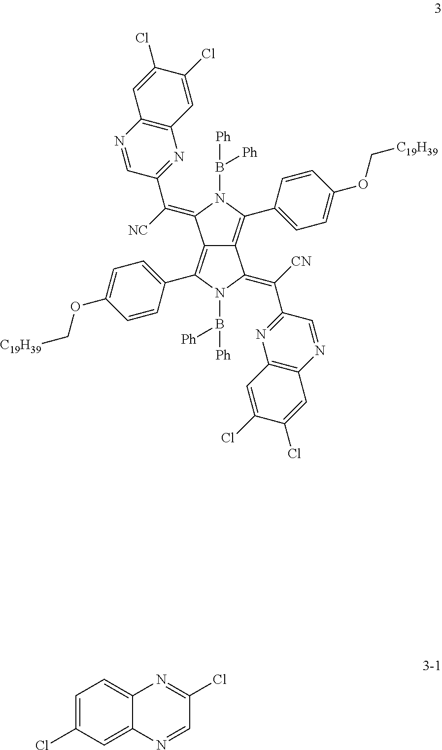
C12=C(C3=CC=C(OC[C19H39])C=C3)N(B([Ph])[Ph])C(=C([CN])C3=NC4=C(N=C3)C=C(Cl)C(Cl)=C4)C1=C(C1=CC=C(OC[C19H39])C=C1)N(B([Ph])[Ph])C2=C([NC])C1=NC2=C(N=C1)C=C(Cl)C(Cl)=C2.C1=C(Cl)C=C2C(=C1)N=C(Cl)C=N2
